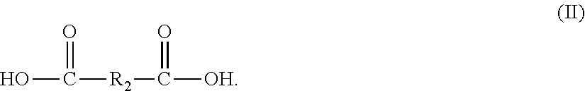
OC(=O)[R2]C(=O)[OH]
